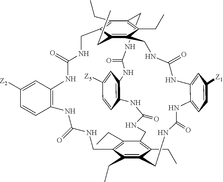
N1CC2=C(CC)C3=C(CC)C(=C2CC)CNC(=O)NC2=C(C=CC([Z2])=C2)NC(=O)NCC2=C(CC)C(=C(CC)C(=C2CC)CNC(=O)NC2=CC=C([Z1])C=C2NC(=O)NC3)CNC(=O)NC2=C(C=C([Z5])C=C2)NC1=O
